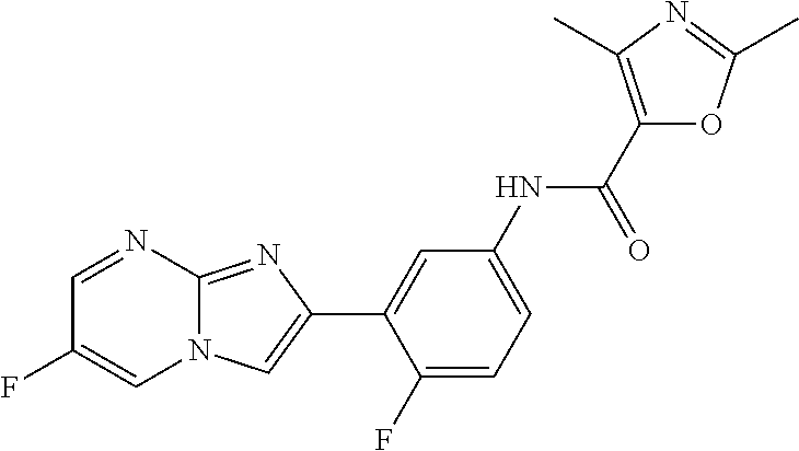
C1=NC2=NC(C3=CC(NC(C4=C(C)N=C(C)O4)=O)=CC=C3F)=CN2C=C1F
